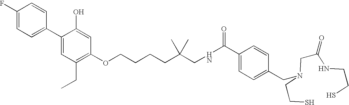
C1(F)=CC=C(C2=CC(CC)=C(OCCCCC(CNC(C3=CC=C(CN(CC(NCCS)=O)CCS)C=C3)=O)(C)C)C=C2O)C=C1
